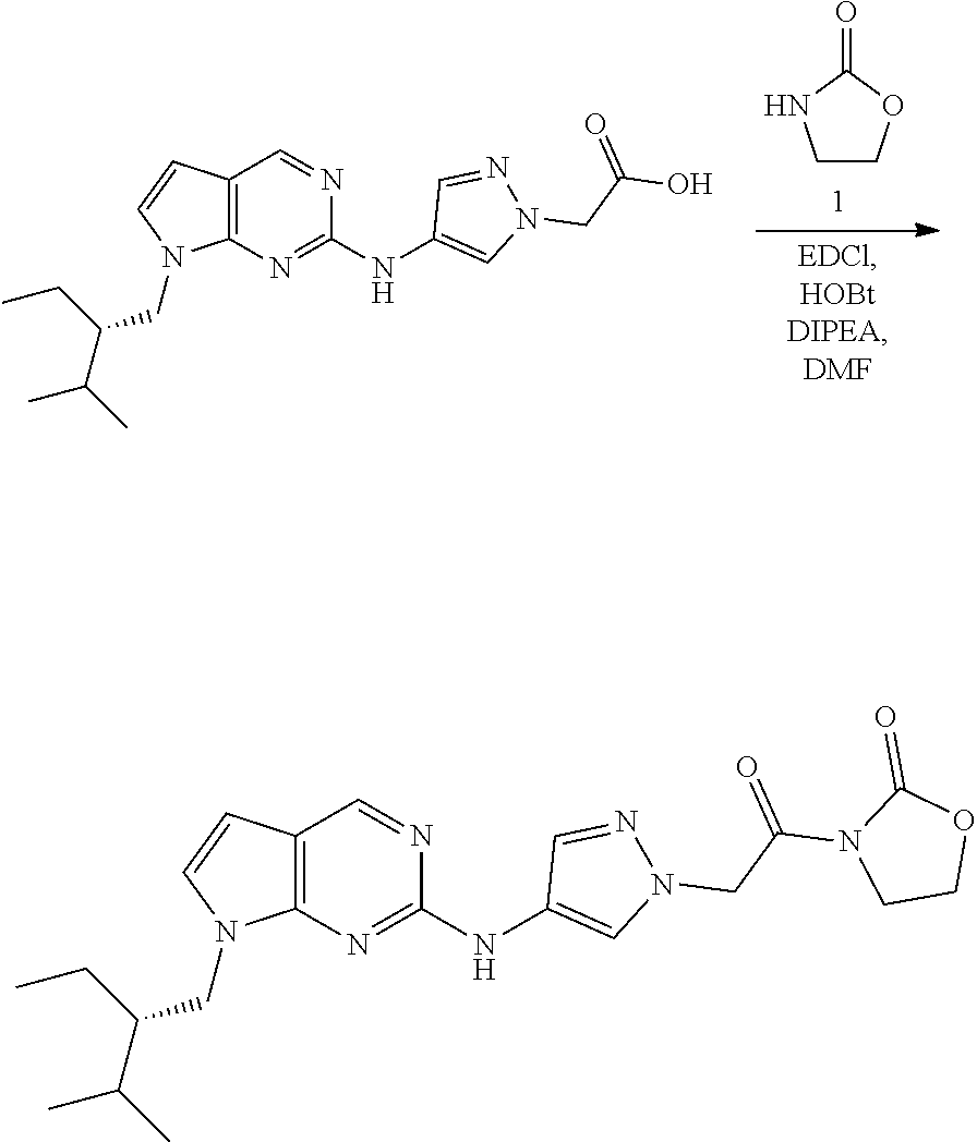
C12=C(N=C(NC3=CN(CC(O)=O)N=C3)N=C1)N(CC(C(C)C)CC)C=C2.C1COC(=O)N1.C12=C(N=C(NC3=CN(CC(N4CCOC4=O)=O)N=C3)N=C1)N(CC(C(C)C)CC)C=C2
